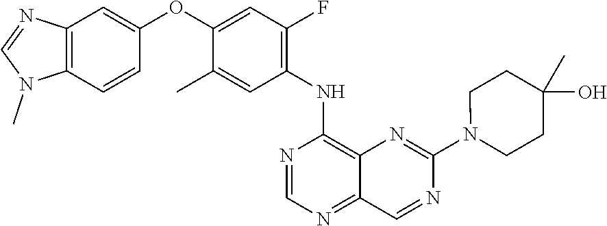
C12=C(C=CC(OC3=CC(F)=C(NC4=C5C(=NC=N4)C=NC(N4CCC(O)(C)CC4)=N5)C=C3C)=C1)N(C)C=N2
